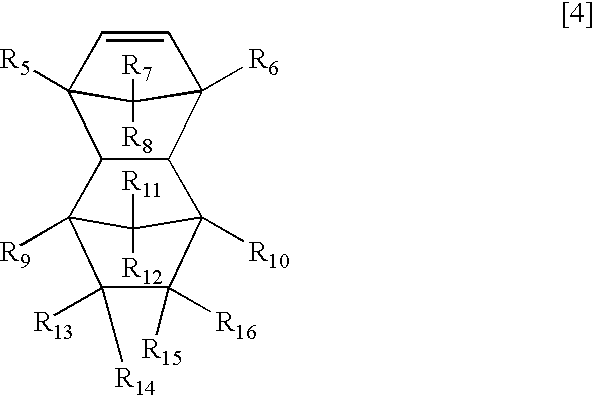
C12C(C3([R6])C=CC1([R5])C3([R7])[R8])C1([R10])C([R16])([R15])C([R13])([R14])C2([R9])C1([R12])[R11]
